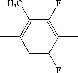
C1(F)=C(C)C(F)=CC(C)=C1C
